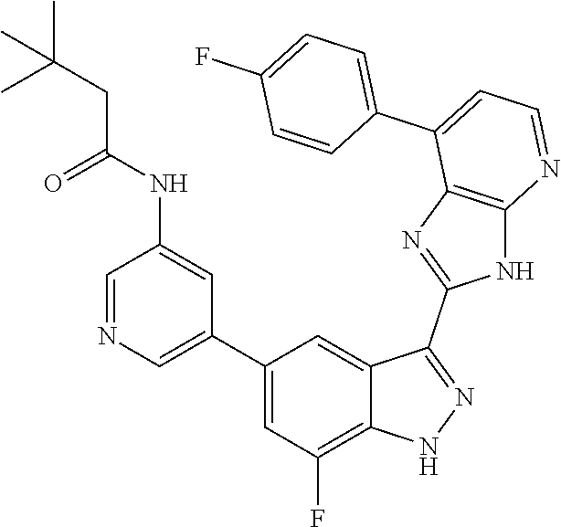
C1=NC=C(C2=CC(F)=C3C(=C2)C(C2=NC4=C(N2)N=CC=C4C2=CC=C(F)C=C2)=NN3)C=C1NC(CC(C)(C)C)=O
